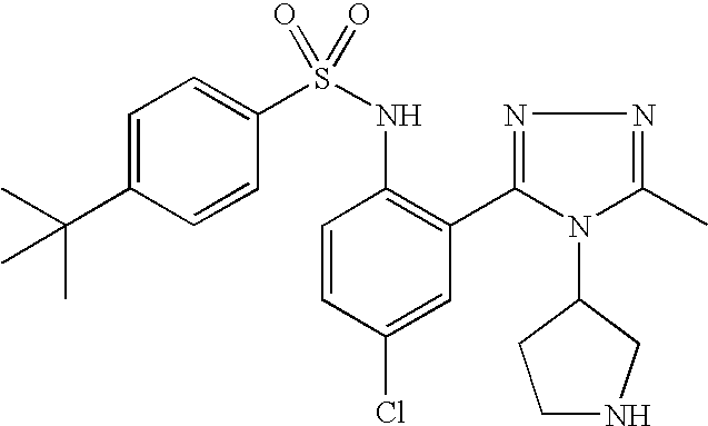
C1=C(C(C)(C)C)C=CC(S(NC2=C(C3=NN=C(C)N3C3CCNC3)C=C(Cl)C=C2)(=O)=O)=C1
